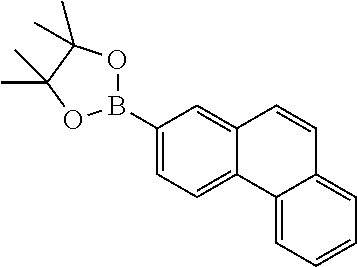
C1(B2OC(C)(C)C(C)(C)O2)=CC=C2C(=C1)C=CC1=CC=CC=C21
